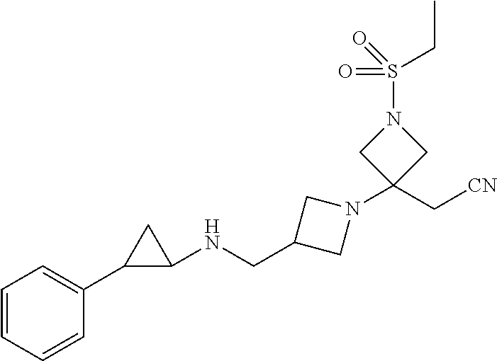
C1=CC=CC(C2C(NCC3CN(C4(C[CN])CN(S(CC)(=O)=O)C4)C3)C2)=C1
